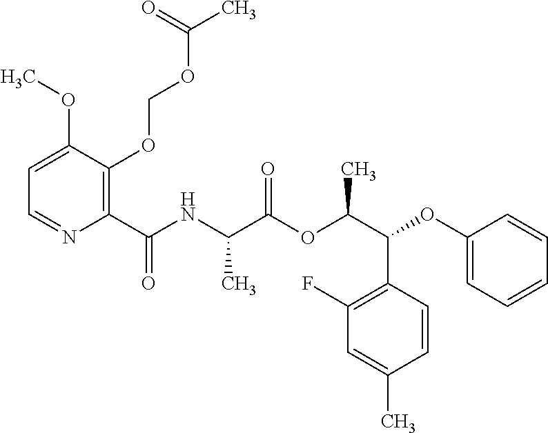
C1=C(OC)C(OCOC(C)=O)=C(C(NC(C(OC(C(C2=C(F)C=C(C)C=C2)OC2=CC=CC=C2)C)=O)C)=O)N=C1
